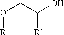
O(CC(O)[R])[R]
